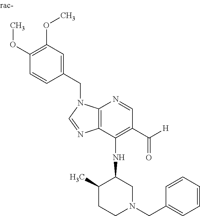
C12=C(C(NC3C(C)CCN(CC4=CC=CC=C4)C3)=C(C([H])=O)C=N1)N=CN2CC1=CC(OC)=C(OC)C=C1
